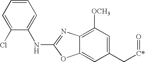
C1(Cl)=CC=CC=C1NC1=NC2=C([OCH3])C=C(C[C*]=O)C=C2O1
